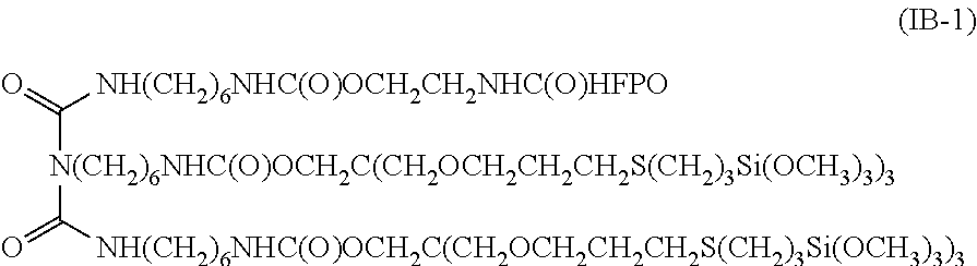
[N(CH2)6NHC(O)OCH2C(CH2OCH2CH2CH2S(CH2)3Si(OCH3)3)3](C(=O)[NH(CH2)6NHC(O)OCH2CH2NHC(O)HFPO])C([NH(CH2)6NHC(O)OCH2C(CH2OCH2CH2CH2S(CH2)3Si(OCH3)3)3])=O
